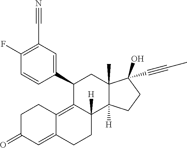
C1(F)=C(C#N)C=C(C2C3=C4C(=CC(=O)CC4)CCC3([H])C3([H])C(C)(C2)C(O)(C#CC)CC3)C=C1
